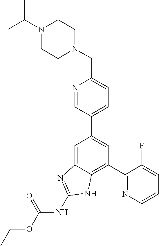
C1=C2C(=C(C3=NC=CC=C3F)C=C1C1=CC=C(CN3CCN(C(C)C)CC3)N=C1)NC(NC(OCC)=O)=N2
